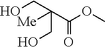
[Me]C(C(OC)=O)(CO)CO
